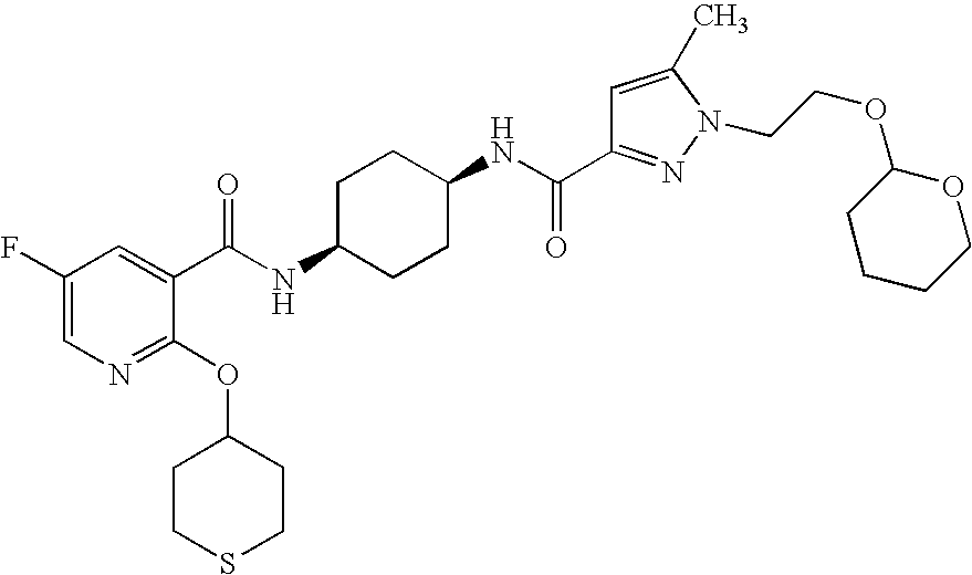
C1CSCCC1OC1=NC=C(F)C=C1C(NC1CCC(NC(C2=NN(CCOC3CCCCO3)C(C)=C2)=O)CC1)=O
